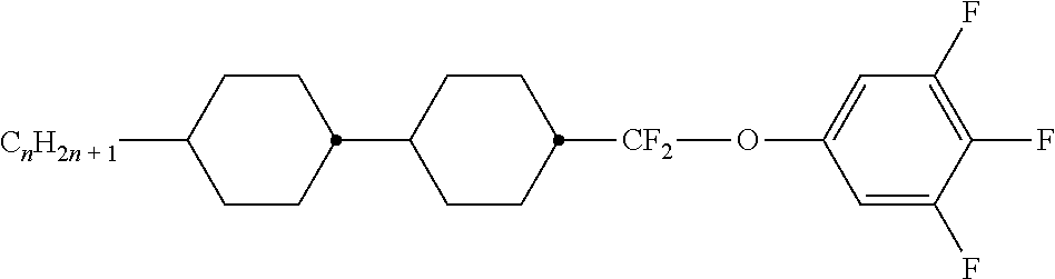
C1CC(C2CCC([CF2]OC3=CC(F)=C(F)C(F)=C3)CC2)CCC1[CnH2n + 1]
